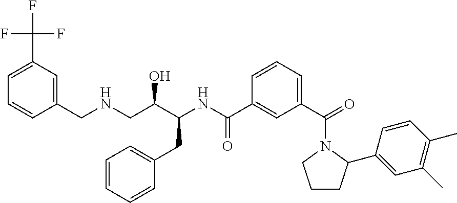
FC(C1=CC=CC(CNCC(C(NC(C2=CC(C(=O)N3CCCC3C3=CC(C)=C(C)C=C3)=CC=C2)=O)CC2=CC=CC=C2)O)=C1)(F)F
